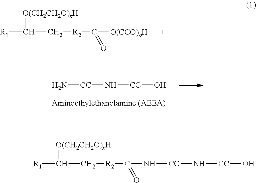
[O(CH2CH2O)xH]C([R1])C[R2]C([O(CCO)aH])=O.N[CC]N[CC]O.[O(CH2CH2O)xH]C([R1])C[R2]C(N[CC]N[CC]O)=O
